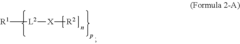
[R1][L2][X][R2]
